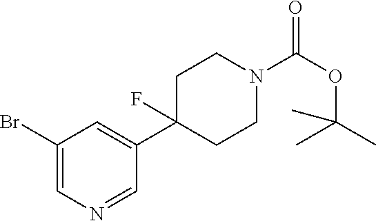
BrC1=CN=CC(C2(F)CCN(C(OC(C)(C)C)=O)CC2)=C1
